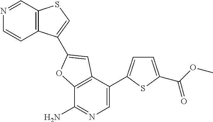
C12=C(C(C3=CC=C(C(OC)=O)S3)=CN=C1N)C=C(C1=CSC3=C1C=CN=C3)O2
